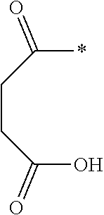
C(CC(*)=O)C(O)=O
